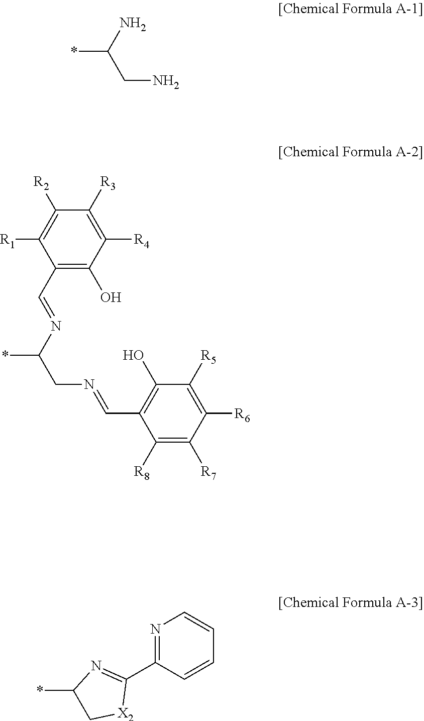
*C(N)CN.C1(C=NC(CN=CC2=C(O)C([R5])=C([R6])C([R7])=C2[R8])*)=C(O)C([R4])=C([R3])C([R2])=C1[R1].N1=C(C2=NC(*)C[X2]2)C=CC=C1
